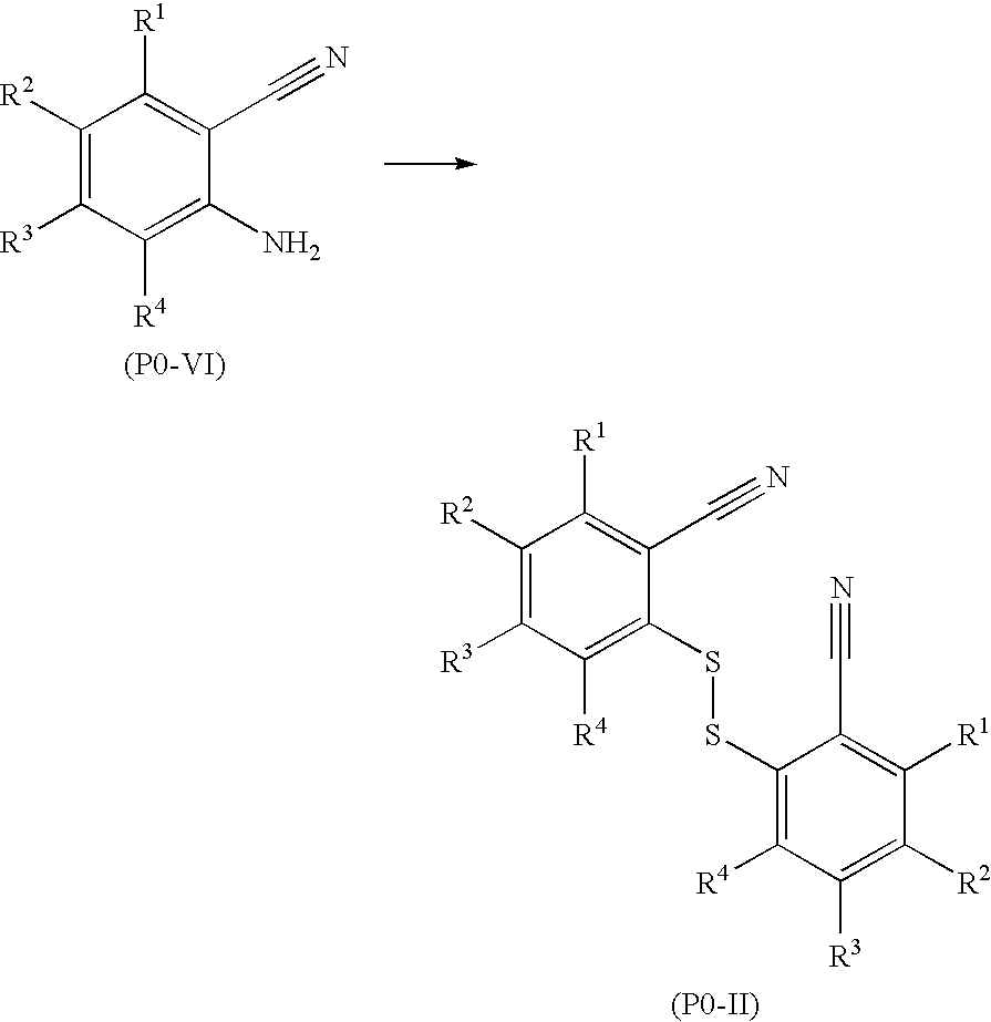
C1([R2])=C([R3])C([R4])=C(SSC2=C([R4])C([R3])=C([R2])C([R1])=C2C#N)C(C#N)=C1[R1].[(P0-II)].C1([R2])=C([R3])C([R4])=C(N)C(C#N)=C1[R1].[(P0-VI)]
